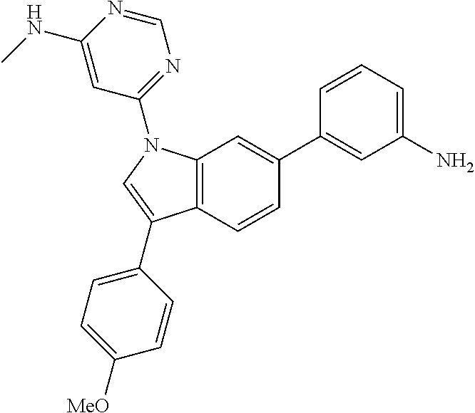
C12=C(N(C3=NC=NC(NC)=C3)C=C1C1=CC=C([MeO])C=C1)C=C(C1=CC(N)=CC=C1)C=C2
